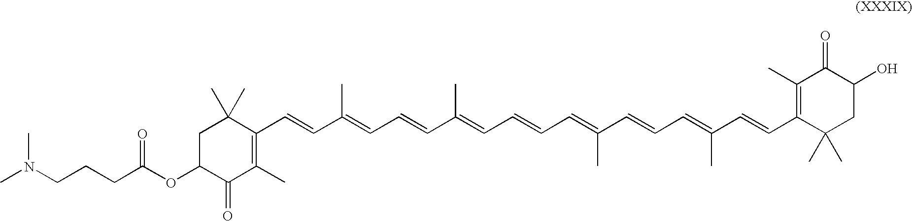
C(C(OC1C(=O)C(C)=C(C=CC(=CC=CC(=CC=CC=C(C=CC=C(C=CC2=C(C)C(=O)C(O)CC2(C)C)C)C)C)C)C(C)(C)C1)=O)CCN(C)C
